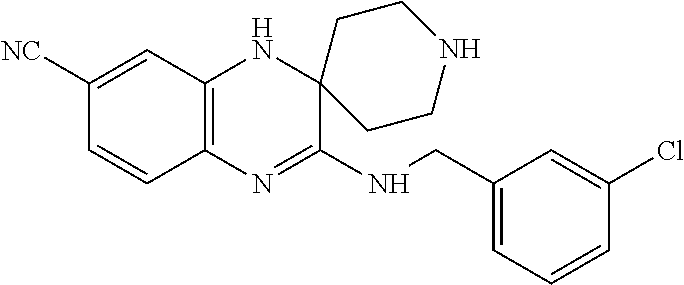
C12=C(N=C(NCC3=CC=CC(Cl)=C3)C3(N1)CCNCC3)C=CC([NC])=C2
